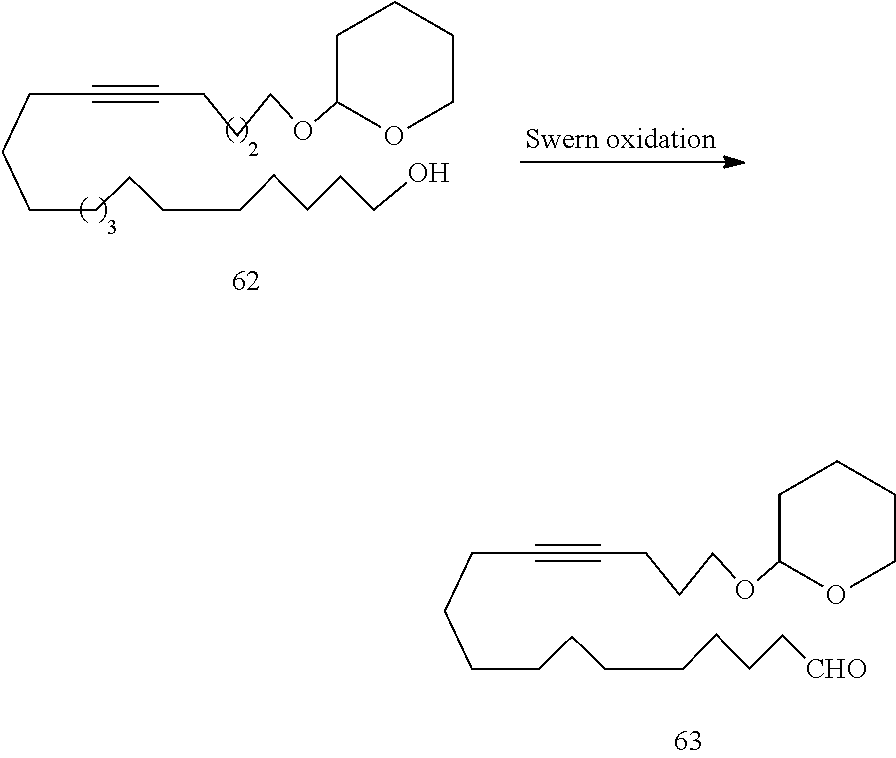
C(CCCCCCC[CHO])CCC#CCCCOC1CCCCO1.C(CCCCCCCCO)CCC#CCCCOC1CCCCO1
